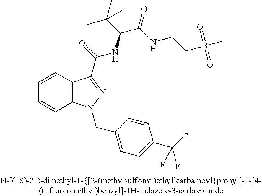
C1=CC2=C(C=C1)N(CC1=CC=C(C(F)(F)F)C=C1)N=C2C(=O)NC(C(=O)NCCS(C)(=O)=O)C(C)(C)C
